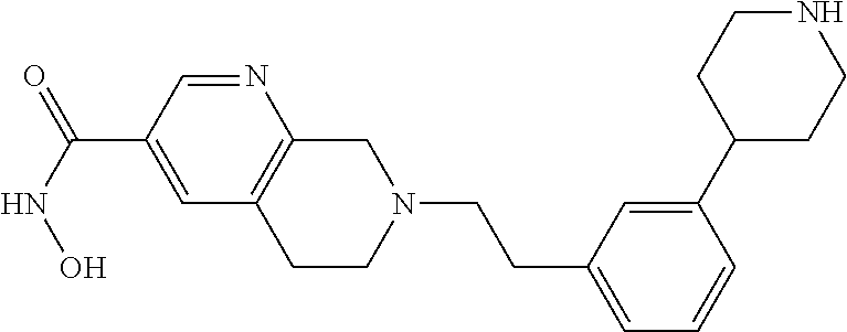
N1=CC(C(NO)=O)=CC2=C1CN(CCC1=CC=CC(C3CCNCC3)=C1)CC2
